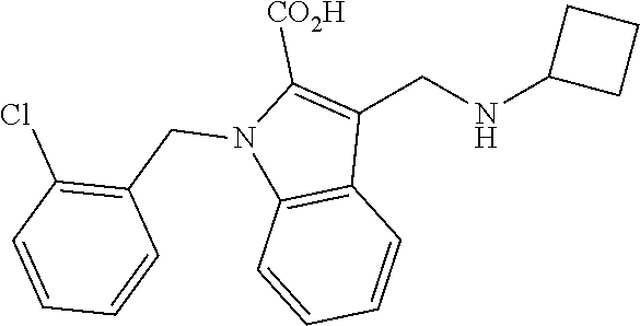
N1(CC2=C(Cl)C=CC=C2)C2=C(C(CNC3CCC3)=C1[CO2H])C=CC=C2
